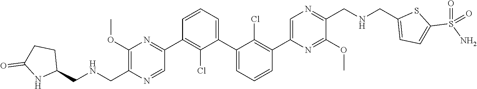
C1(C2=NC(OC)=C(C[HN]CC3CCC(=O)N3)N=C2)=C(Cl)C(C2=CC=CC(C3=CN=C(CNCC4=CC=C(S(N)(=O)=O)S4)C(OC)=N3)=C2Cl)=CC=C1
